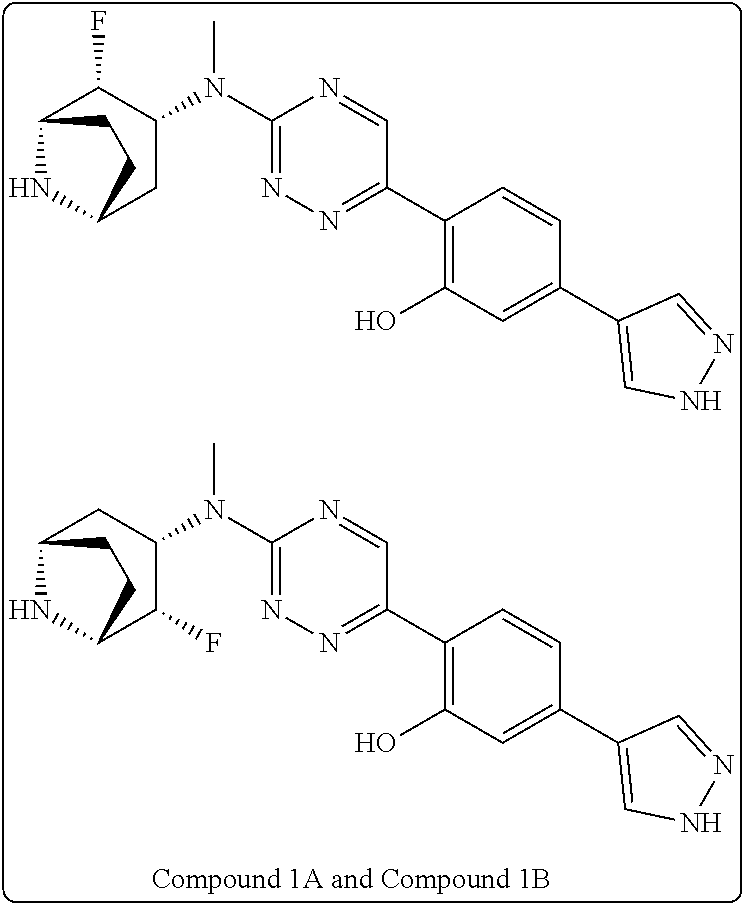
C12NC(CC(N(C)C3=NN=C(C4=C(O)C=C(C5=CNN=C5)C=C4)C=N3)C1F)CC2.C12NC(C(F)C(N(C)C3=NN=C(C4=C(O)C=C(C5=CNN=C5)C=C4)C=N3)C1)CC2
